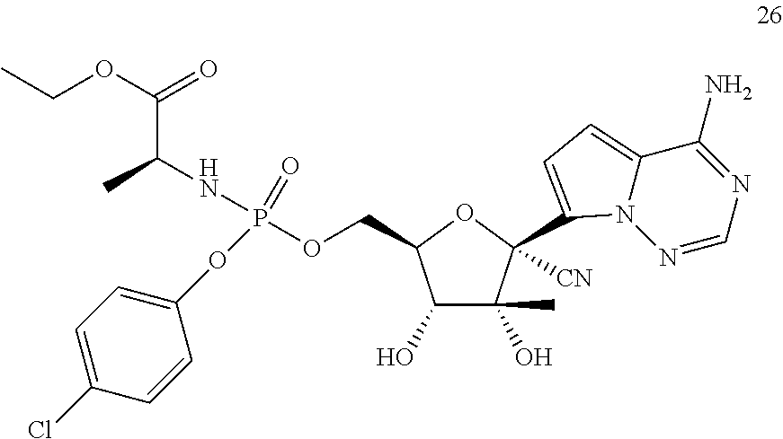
O1C(COP(NC(C)C(OCC)=O)(OC2=CC=C(Cl)C=C2)=O)C(O)C(O)(C)C1([CN])C1=CC=C2C(N)=NC=NN21
